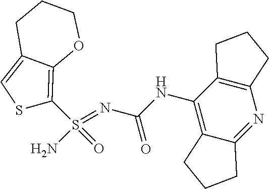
C(NC1=C2C(=NC3=C1CCC3)CCC2)(N=S(N)(=O)C1=C2C(=CS1)CCCO2)=O
